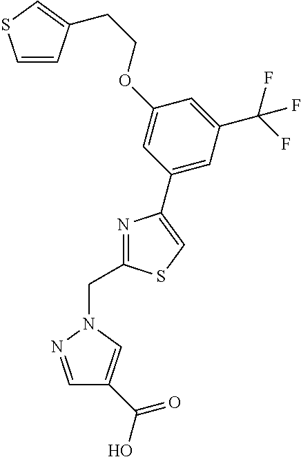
C1=CC(CCOC2=CC(C3=CSC(CN4N=CC(C(O)=O)=C4)=N3)=CC(C(F)(F)F)=C2)=CS1
